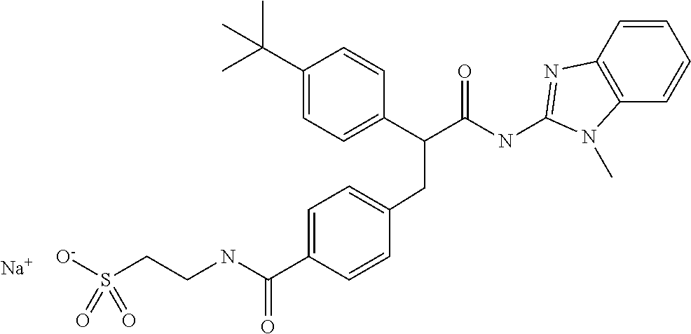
C1=C(C(C(NC2=NC3=C(C=CC=C3)N2C)=O)CC2=CC=C(C(NCCS([O-])(=O)=O)=O)C=C2)C=CC(C(C)(C)C)=C1.[Na]
